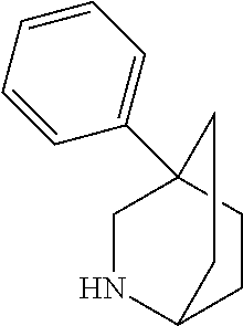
N1C2CCC(C3=CC=CC=C3)(C1)CC2
